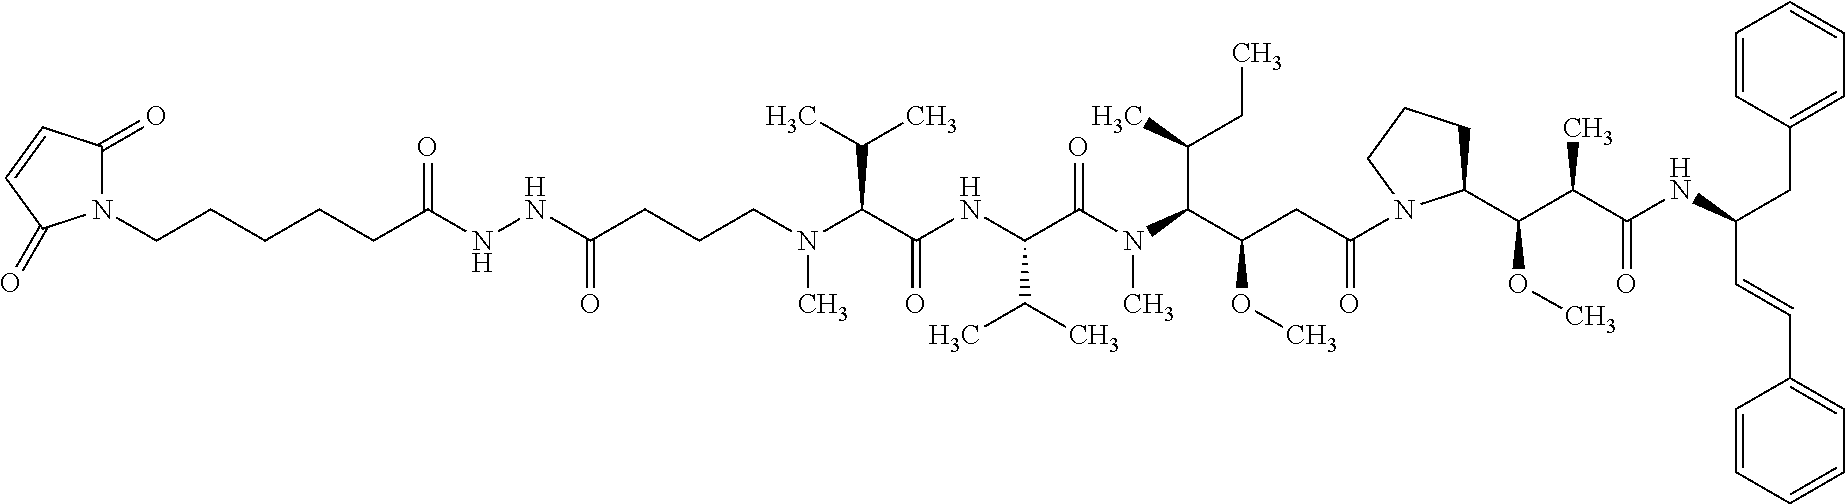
N(NC(CCCN(C(C(NC(C(N(C(C(CC(=O)N1C(C(C(C(NC(C=CC2=CC=CC=C2)CC2=CC=CC=C2)=O)C)OC)CCC1)OC)C(C)CC)C)=O)C(C)C)=O)C(C)C)C)=O)C(=O)CCCCCN1C(=O)C=CC1=O
